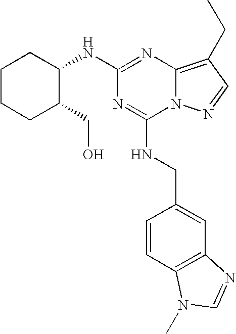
C1CCC(CO)C(NC2=NC3=C(CC)C=NN3C(NCC3=CC4=C(C=C3)N(C)C=N4)=N2)C1
